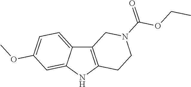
C12=C(NC3=CC(OC)=CC=C13)CCN(C(=O)OCC)C2
